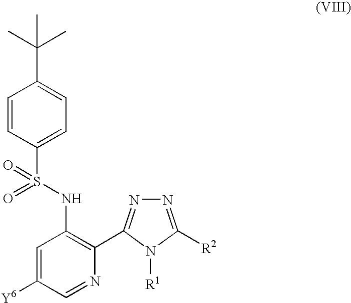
C1=CC(S(NC2=C(C3=NN=C([R2])N3[R1])N=CC([Y6])=C2)(=O)=O)=CC=C1C(C)(C)C
